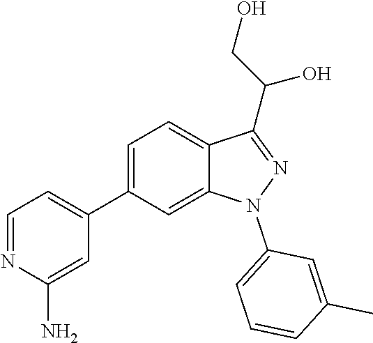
C1(C2=CC=NC(N)=C2)=CC=C2C(=C1)N(C1=CC=CC(C)=C1)N=C2C(CO)O
